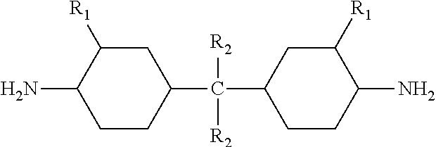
C1CC(C(C2CCC(N)C([R1])C2)([R2])[R2])CC([R1])C1N
